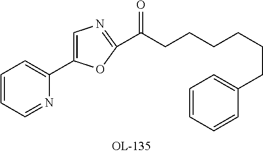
C1=CC=NC(C2=CN=C(C(CCCCCCC3=CC=CC=C3)=O)O2)=C1
